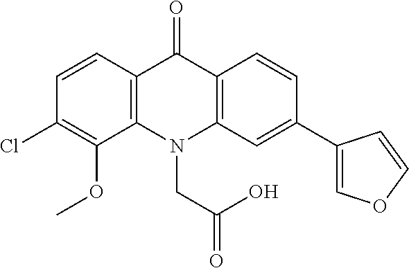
C12=C(N(CC(=O)O)C3=C(C1=O)C=CC(C1=COC=C1)=C3)C(OC)=C(Cl)C=C2
